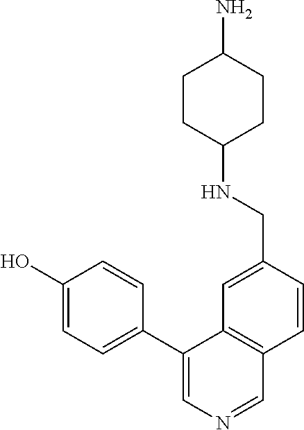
C1(O)=CC=C(C2=CN=CC3=C2C=C(CNC2CCC(N)CC2)C=C3)C=C1
